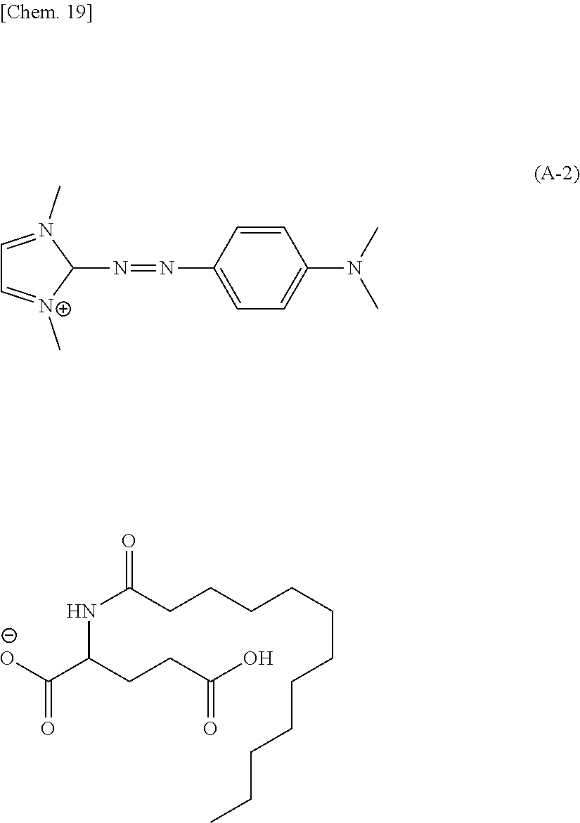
[O-]C(C(CCC(O)=O)NC(CCCCCCCCCCC)=O)=O.C1=CC(N=NC2N(C)=CC=[N+]2C)=CC=C1N(C)C
